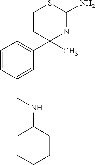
C1=CC(CNC2CCCCC2)=CC(C2(C)N=C(N)SCC2)=C1
